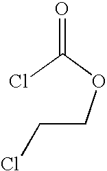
C(COC(Cl)=O)Cl
